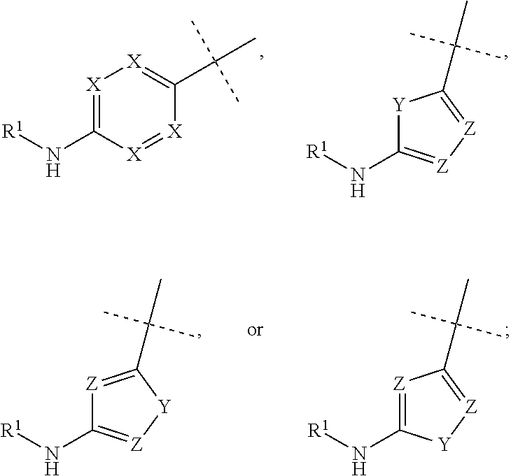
[X]1=C(N[R1])[X]=[X]C(C(C)(C)C)=[X]1.N([R1])C1=[Z][Z]=C(C(C)(C)C)[Y]1.N([R1])C1=[Z][Y]C(C(C)(C)C)=[Z]1.N([R1])C1=[Z]C(C(C)(C)C)=[Z][Y]1
